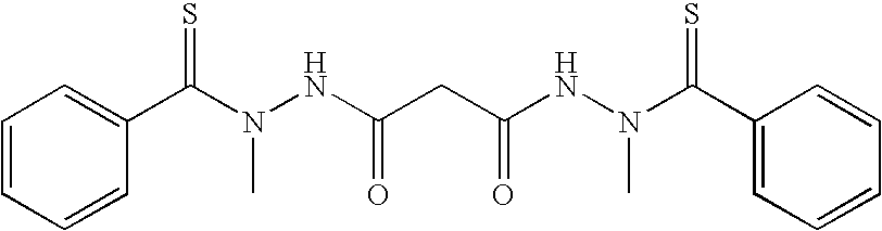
C1=CC=CC(C(N(NC(CC(NN(C(C2=CC=CC=C2)=S)C)=O)=O)C)=S)=C1
